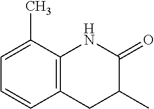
C12=C(C(C)=CC=C1)NC(=O)C(C)C2
